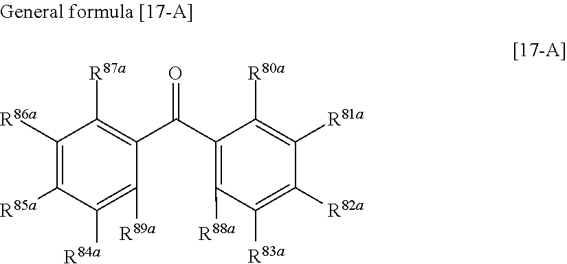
C1([R86a])=C([R85a])C([R84a])=C([R89a])C(C(C2=C([R88a])C([R83a])=C([R82a])C([R81a])=C2[R80a])=O)=C1[R87a]
